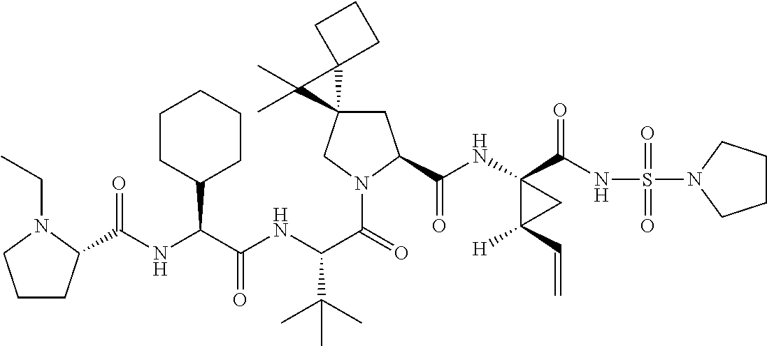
C(C(NC(C(=O)N1CC2(CC1C(=O)NC1(C(=O)NS(=O)(=O)N3CCCC3)C([H])(C=C)C1)C1(C2(C)C)CCC1)C(C)(C)C)=O)(C1CCCCC1)NC(=O)C1CCCN1CC
